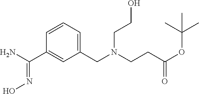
C1(CN(CCC(OC(C)(C)C)=O)CCO)=CC=CC(C(N)=NO)=C1
